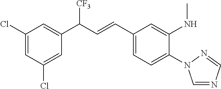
C1(Cl)=CC(Cl)=CC(C(C=CC2=CC=C(N3C=NC=N3)C(NC)=C2)[CF3])=C1
